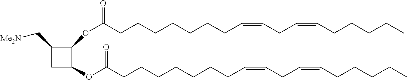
C(CCCCCCC=CCC=CCCCCC)C(=O)OC1C(C[Me2N])CC1OC(CCCCCCCC=CCC=CCCCCC)=O
